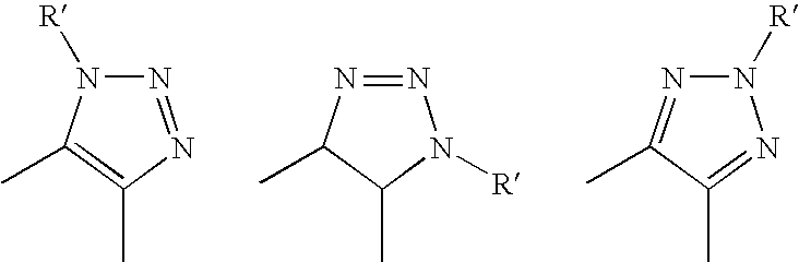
N1=NC(C)=C(C)N1[R].N1=NC(C)C(C)N1[R].N1([R])N=C(C)C(C)=N1
